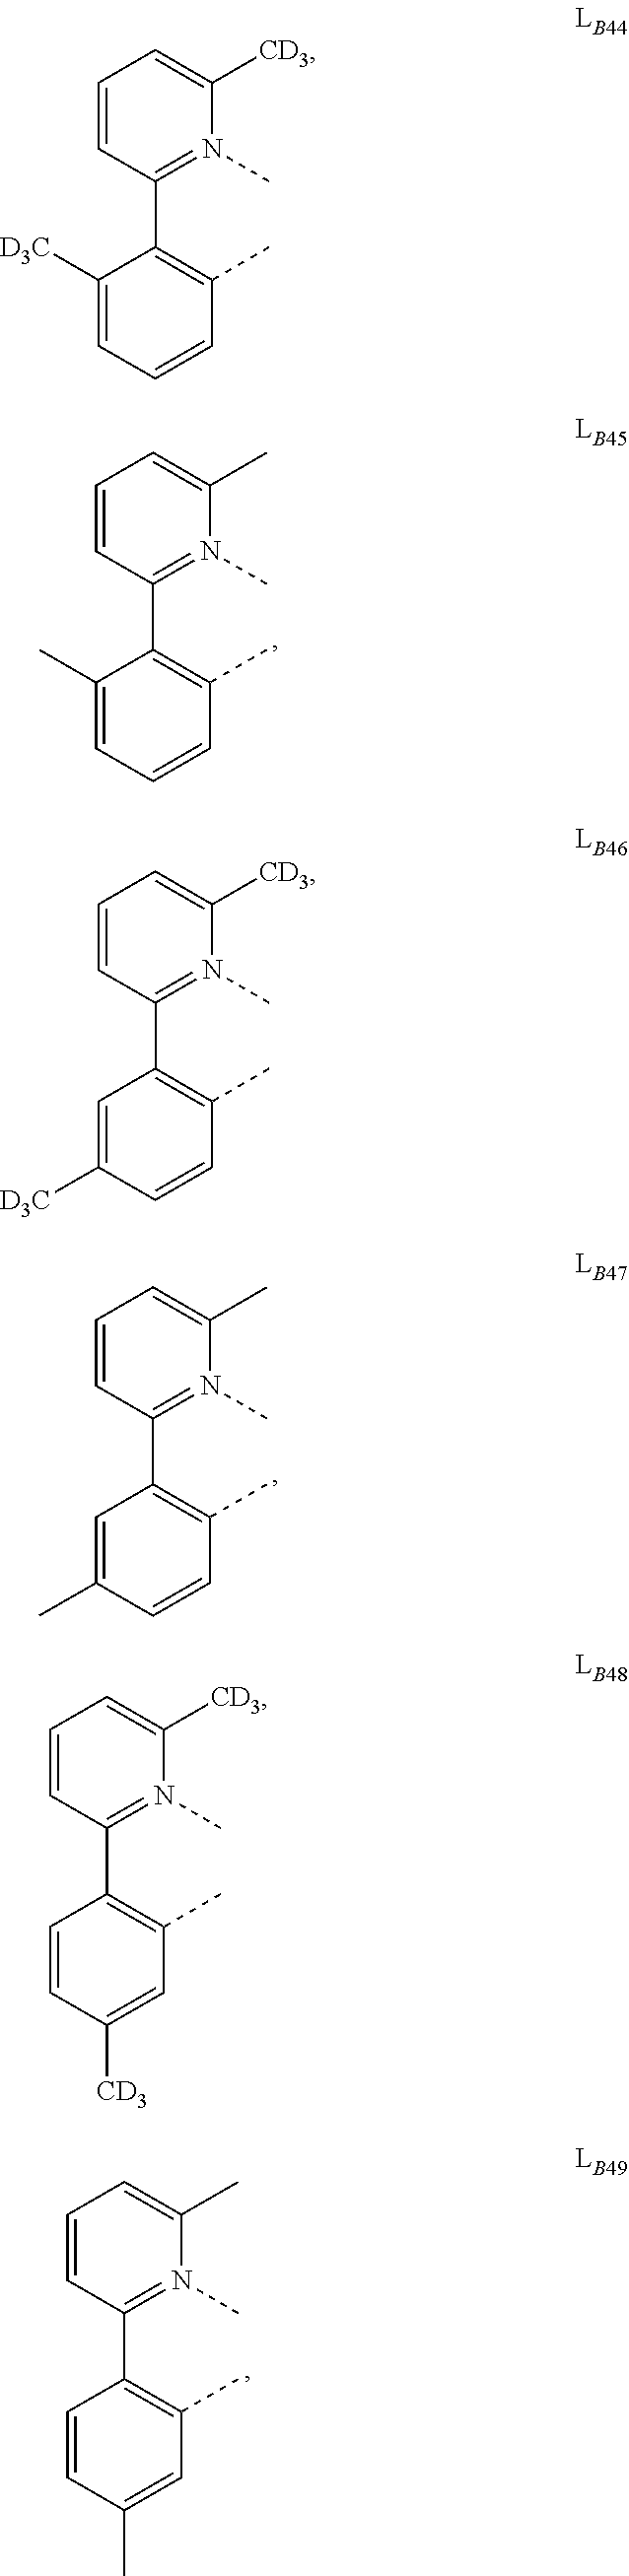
C1(C)=CC=CC(C)=C1C1=N(C)C(C)=CC=C1.C1=C(C)C=CC(C)=C1C1=N(C)C(C)=CC=C1.C1=CC(C)=CC(C)=C1C1=N(C)C(C)=CC=C1.C1=CC([CD3])=CC(C)=C1C1=N(C)C([CD3])=CC=C1.C1([D3C])=CC=CC(C)=C1C1=N(C)C([CD3])=CC=C1.C1=C([D3C])C=CC(C)=C1C1=N(C)C([CD3])=CC=C1
